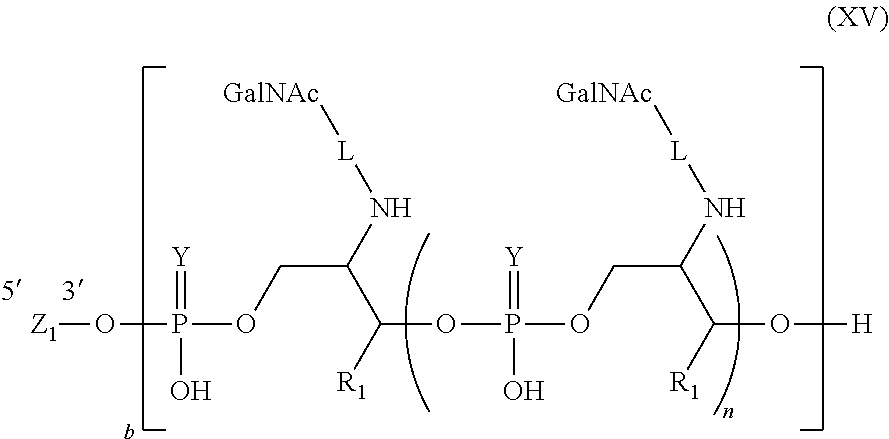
O(P(OCC(C(OP(=[Y])(O)OCC(C(O[H])[R1])N[L][GalNAc])[R1])N[L][GalNAc])(=[Y])O)[Z1]
